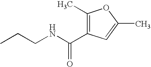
C(NCCC)(=O)C1=C(C)OC(C)=C1
